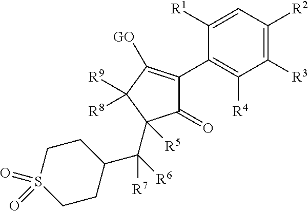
C1(=O)C(C2=C([R4])C([R3])=C([R2])C=C2[R1])=C([GO])C([R9])([R8])C1(C(C1CCS(=O)(=O)CC1)([R6])[R7])[R5]
